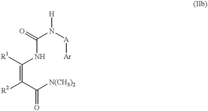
C(=C(C([N(CH3)2])=O)[R2])(NC(=O)N([A][Ar])[H])[R1]
